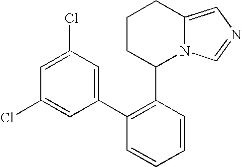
C1CC(C2=C(C3=CC(Cl)=CC(Cl)=C3)C=CC=C2)N2C(=CN=C2)C1
